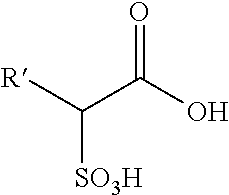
[R]C(C(O)=O)[SO3H]
